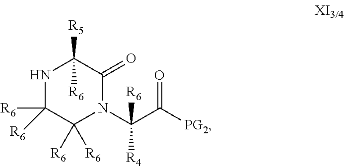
N1C([R6])([R6])C([R6])([R6])N(C(C([PG2])=O)([R4])[R6])C(=O)C1([R5])[R6]
